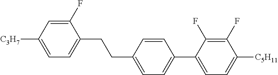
C1(F)=CC([C3H7])=CC=C1CCC1=CC=C(C2=CC=C([C5H11])C(F)=C2F)C=C1
